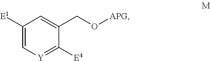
C1([E1])=C[Y]=C([E4])C(CO[APG])=C1
